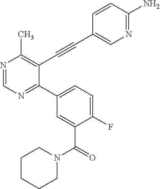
N1=CN=C(C2=CC=C(F)C(C(N3CCCCC3)=O)=C2)C(C#CC2=CN=C(N)C=C2)=C1C
